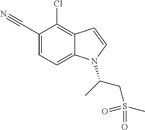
C1(C#N)=CC=C2C(=C1Cl)C=CN2C(CS(C)(=O)=O)C
